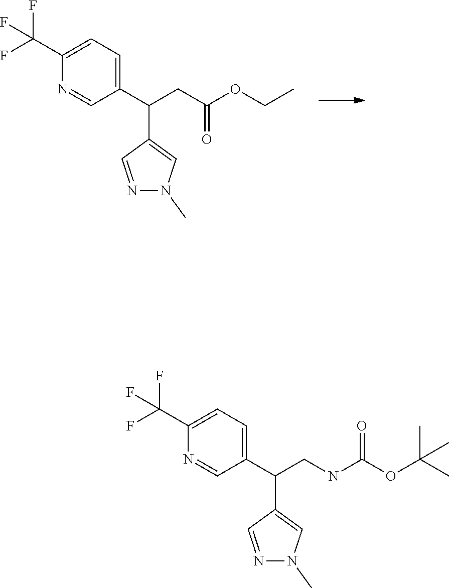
N1=CC(C(CC(OCC)=O)C2=CC=C(C(F)(F)F)N=C2)=CN1C.N1=CC(C(CNC(OC(C)(C)C)=O)C2=CC=C(C(F)(F)F)N=C2)=CN1C
